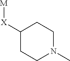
C1([X][M])CCN(C)CC1
